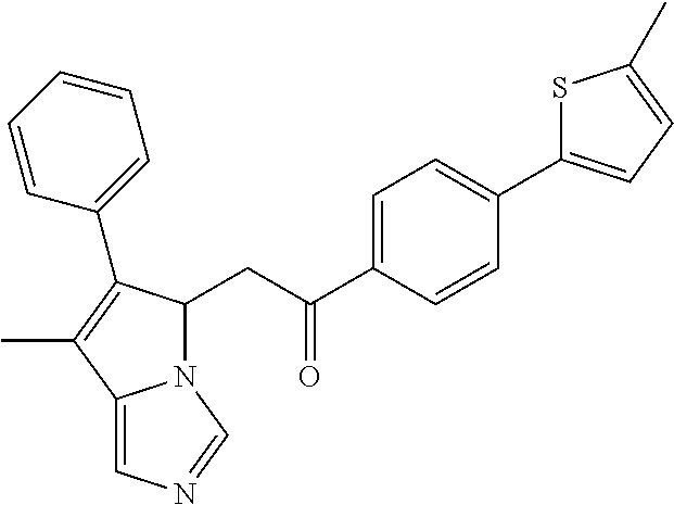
C1=C(C(=O)CC2N3C(=CN=C3)C(C)=C2C2=CC=CC=C2)C=CC(C2=CC=C(C)S2)=C1
